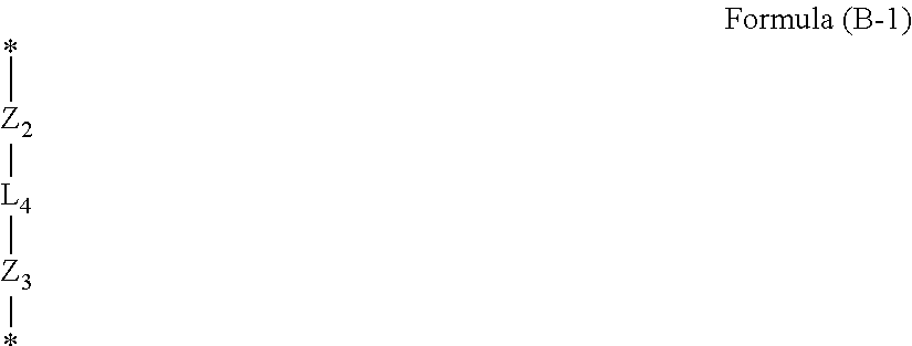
*[Z2][L4][Z3]*
